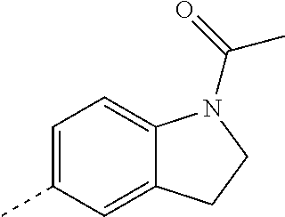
C1=C(C)C=C2C(=C1)N(C(=O)C)CC2
